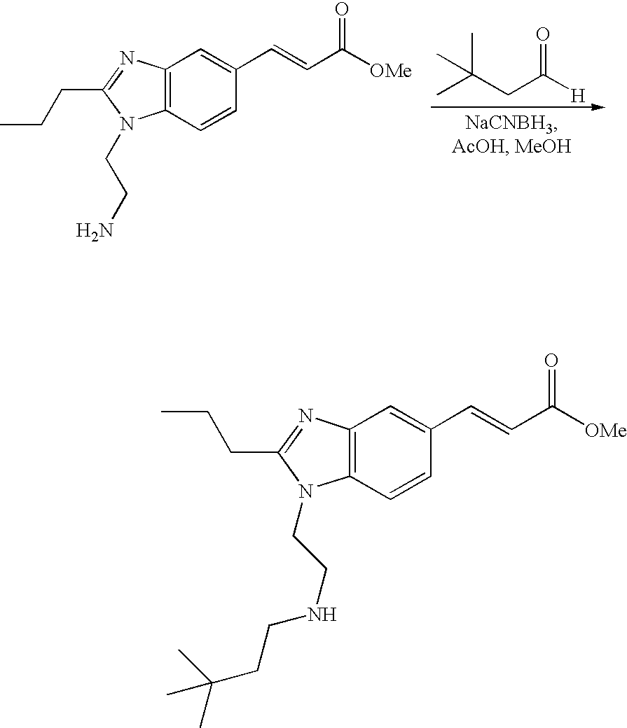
C(CC([H])=O)(C)(C)C.C12=C(C=CC(C=CC([OMe])=O)=C1)N(CCN)C(CCC)=N2.C12=C(C=CC(C=CC([OMe])=O)=C1)N(CCNCCC(C)(C)C)C(CCC)=N2
